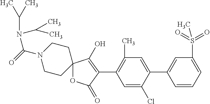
C12(OC(=O)C(C3=C(C)C=C(C4=CC(S(C)(=O)=O)=CC=C4)C(Cl)=C3)=C1O)CCN(C(N(C(C)C)C(C)C)=O)CC2
